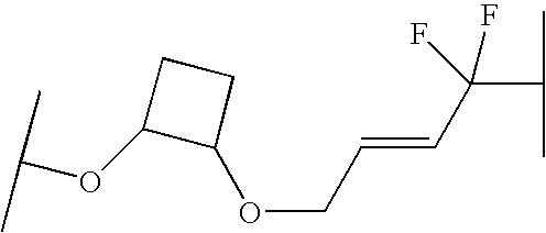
O(CC=CC(C(C)C)(F)F)C1C(OC(C)C)CC1
